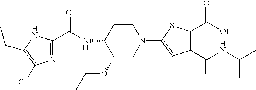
N1=C(C(=O)NC2C(OCC)CN(C3=CC(C(=O)NC(C)C)=C(C(=O)O)S3)CC2)NC(CC)=C1Cl
